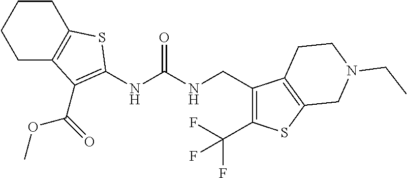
C1C2=C(CCC1)SC(NC(NCC1=C(C(F)(F)F)SC3=C1CCN(CC)C3)=O)=C2C(OC)=O
